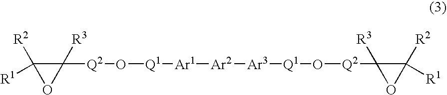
C1([R2])([R1])C([R3])([Q2]O[Q1][Ar1][Ar2][Ar3][Q1]O[Q2]C2([R3])OC2([R2])[R1])O1
